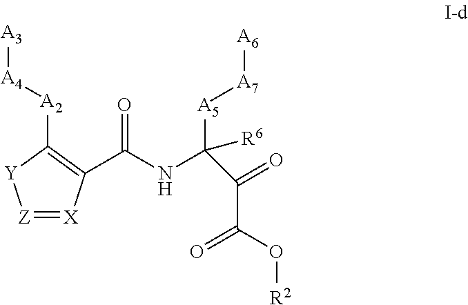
[Z]1=[X]C(C(NC([A5][A7][A6])([R6])C(=O)C(O[R2])=O)=O)=C([A2][A4][A3])[Y]1
